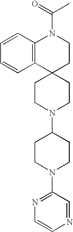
C12(CCN(C3CCN(C4=NC=CN=C4)CC3)CC1)CCN(C(=O)C)C1=C2C=CC=C1
